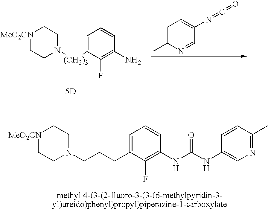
[5D].C1=C(C)N=CC(N=C=O)=C1.[MeO2CN]1CCN([(CH2)3]C2=CC=CC(N)=C2F)CC1.[MeO2CN]1CCN(CCCC2=CC=CC(NC(NC3=CN=C(C)C=C3)=O)=C2F)CC1
